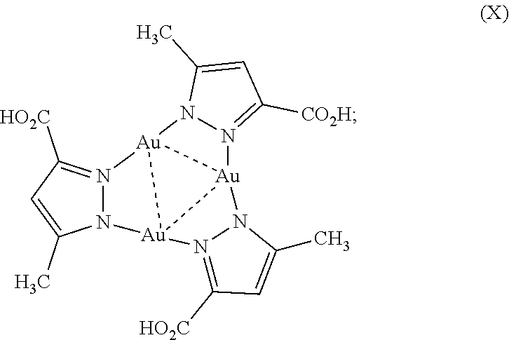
N12N(=C([HO2C])C=C1C)[Au]13[Au]24N2=C([HO2C])C=C(C)N2[Au]41N1=C([CO2H])C=C(C)N31
